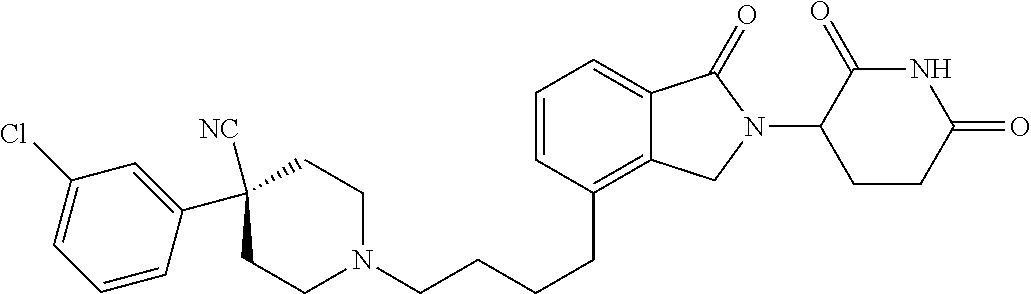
C(CC1=C2C(=CC=C1)C(=O)N(C1C(=O)NC(=O)CC1)C2)CCN1CCC(C2=CC(Cl)=CC=C2)([NC])CC1
